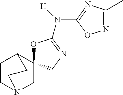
O1C(N([H])C2=NC(C)=NO2)=NCC12CN1CCC2CC1
